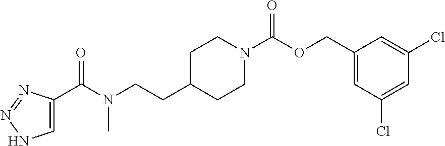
C1(COC(N2CCC(CCN(C(=O)C3=CNN=N3)C)CC2)=O)=CC(Cl)=CC(Cl)=C1
